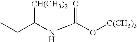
CCC([CH(CH3)2])NC(=O)O[C(CH3)3]
